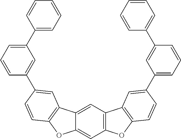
C12=CC3=C(C=C1C1=C(O2)C=CC(C2=CC(C4=CC=CC=C4)=CC=C2)=C1)C1=C(O3)C=CC(C2=CC=CC(C3=CC=CC=C3)=C2)=C1
